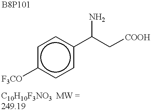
c1c([F3CO])ccc(C(C[COOH])N)c1
